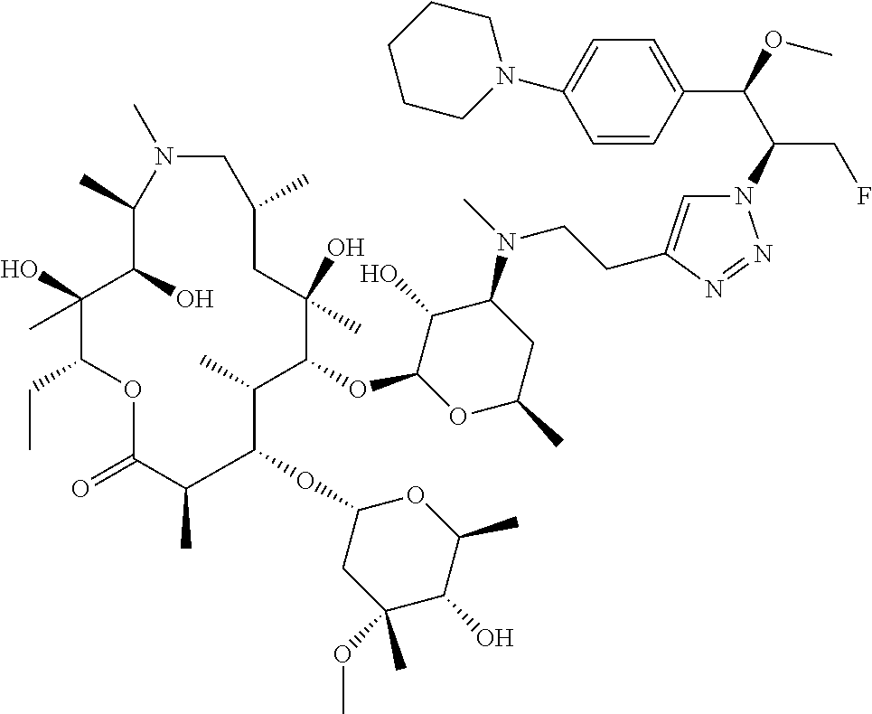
N1=NN(C(C(C2=CC=C(N3CCCCC3)C=C2)OC)CF)C=C1CCN(C1C(O)C(OC2C(C)C(OC3CC(OC)(C)C(O)C(C)O3)C(C)C(=O)OC(CC)C(O)(C)C(O)C(C)N(C)CC(C)CC2(O)C)OC(C)C1)C
